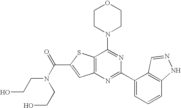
C1CN(C2=NC(C3=CC=CC4=C3C=NN4)=NC3=C2SC(C(N(CCO)CCO)=O)=C3)CCO1
